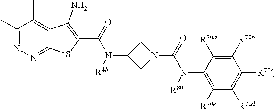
C1(C)=NN=C2C(=C1C)C(N)=C(C(=O)N(C1CN(C(=O)N(C3=C([R70e])C([R70d])=C([R70c])C([R70b])=C3[R70a])[R80])C1)[R4b])S2
